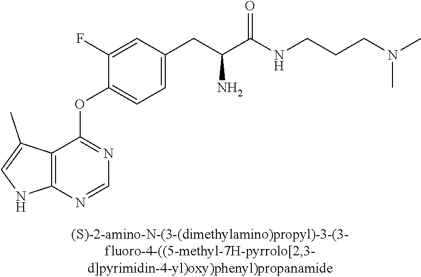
C1(F)=CC(CC(C(NCCCN(C)C)=O)N)=CC=C1OC1=NC=NC2=C1C(C)=CN2
